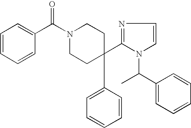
C(N1CCC(C2=CC=CC=C2)(C2=NC=CN2C(C2=CC=CC=C2)C)CC1)(C1=CC=CC=C1)=O
